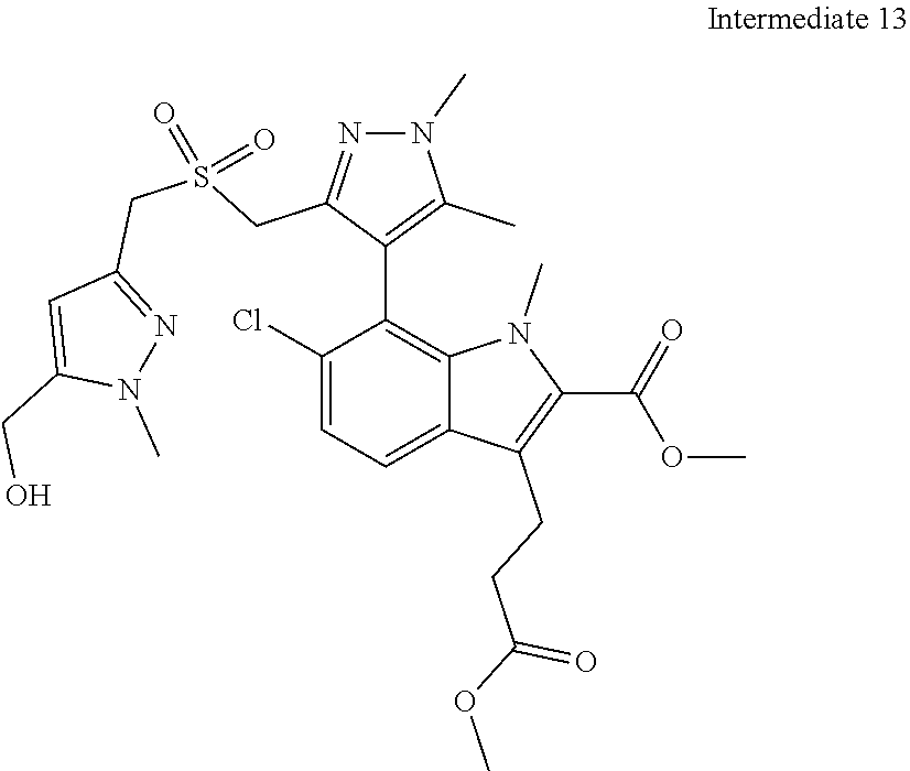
C1(Cl)=CC=C2C(=C1C1=C(C)N(C)N=C1CS(CC1=NN(C)C(CO)=C1)(=O)=O)N(C)C(C(=O)OC)=C2CCC(OC)=O
